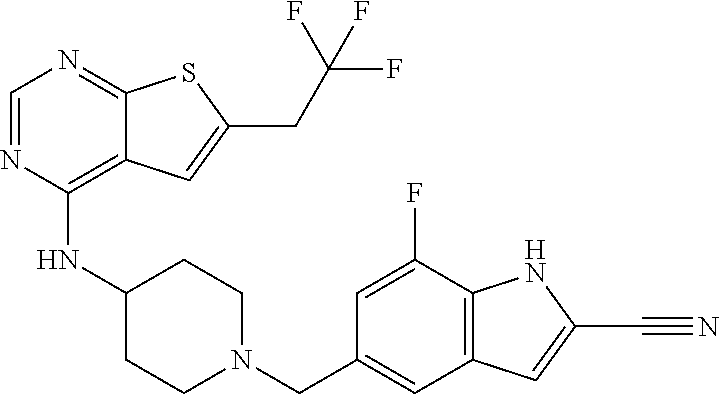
C1=NC(NC2CCN(CC3=CC4=C(C(F)=C3)NC(C#N)=C4)CC2)=C2C(=N1)SC(CC(F)(F)F)=C2
